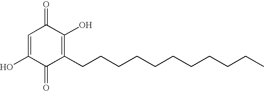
C1=C(O)C(=O)C(CCCCCCCCCCC)=C(O)C1=O
